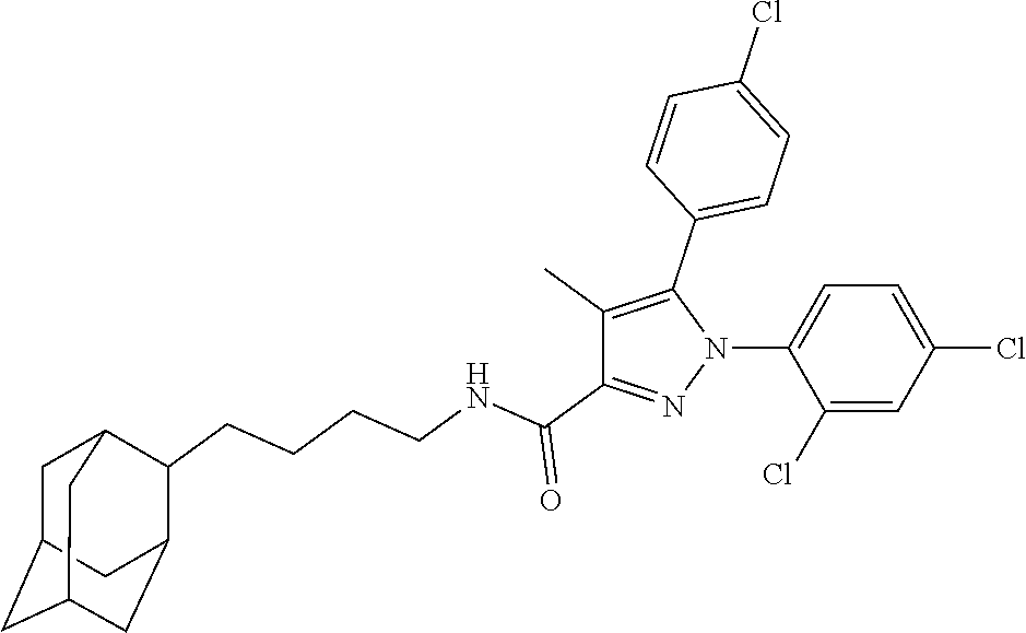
C1(Cl)=CC(Cl)=CC=C1N1N=C(C(NCCCCC2C3CC4CC(CC2C4)C3)=O)C(C)=C1C1=CC=C(Cl)C=C1
